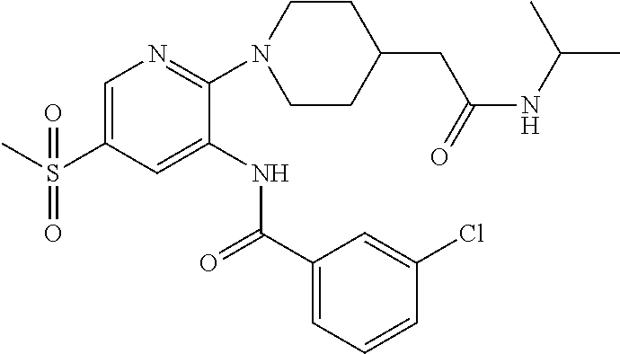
C1=C(S(C)(=O)=O)C=C(NC(C2=CC=CC(Cl)=C2)=O)C(N2CCC(CC(=O)NC(C)C)CC2)=N1
